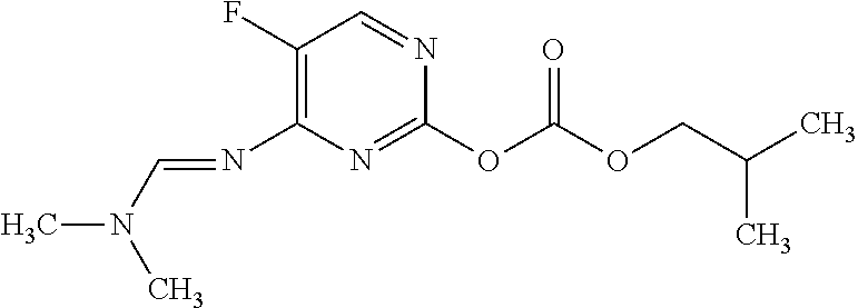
O(C(OC1=NC(N=CN(C)C)=C(F)C=N1)=O)CC(C)C
